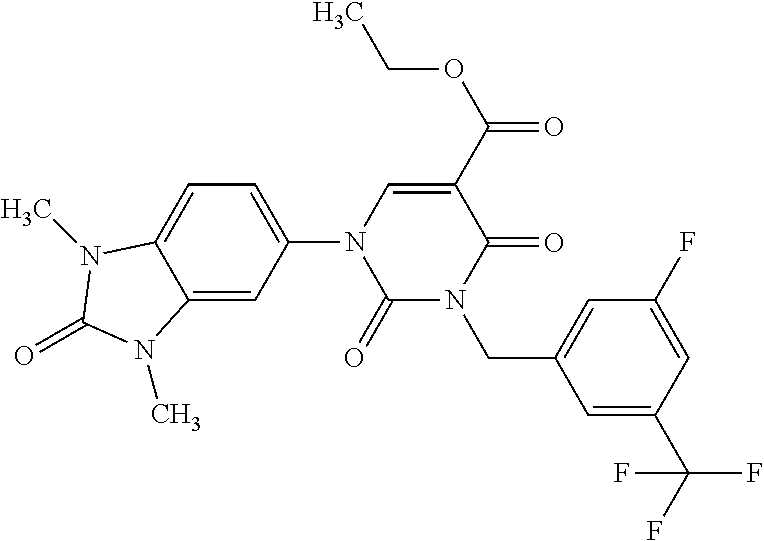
C1(=O)N(CC2=CC(F)=CC(C(F)(F)F)=C2)C(=O)C(C(=O)OCC)=CN1C1=CC=C2C(=C1)N(C)C(=O)N2C
